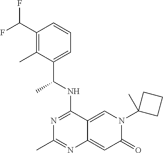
C1(C(F)F)=C(C)C(C(NC2=NC(C)=NC3=CC(=O)N(C4(C)CCC4)C=C23)C)=CC=C1
